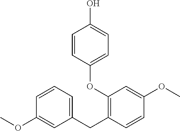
C1(OC)=CC(CC2=C(OC3=CC=C(O)C=C3)C=C(OC)C=C2)=CC=C1
